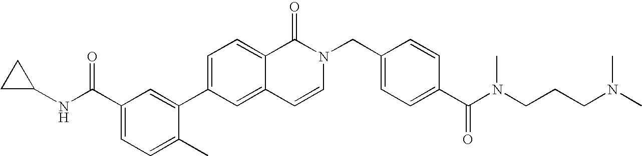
C1=C(C2=CC(C(NC3CC3)=O)=CC=C2C)C=C2C(=C1)C(=O)N(CC1=CC=C(C(N(CCCN(C)C)C)=O)C=C1)C=C2
